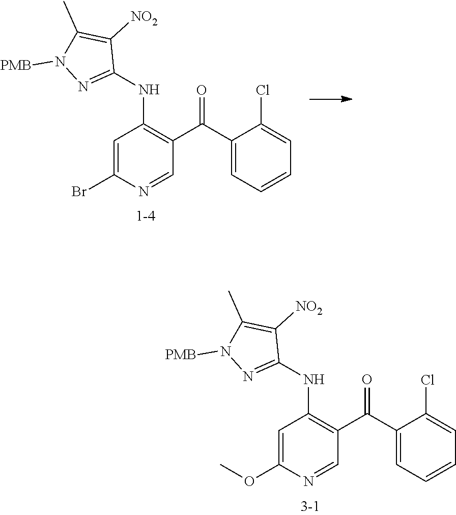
C1=C(Br)N=CC(C(=O)C2=CC=CC=C2Cl)=C1NC1=NN([PMB])C(C)=C1[NO2].C1=C(OC)N=CC(C(=O)C2=CC=CC=C2Cl)=C1NC1=NN([PMB])C(C)=C1[NO2]
